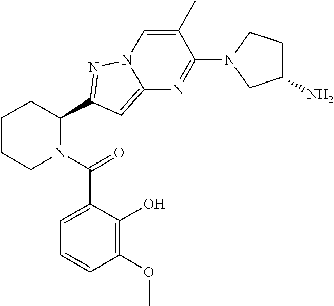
C1CCN(C(=O)C2=CC=CC(OC)=C2O)C(C2=NN3C=C(C)C(N4CC(N)CC4)=NC3=C2)C1
